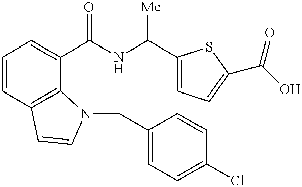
C1=CC2=C(C(C(NC([Me])C3=CC=C(C(O)=O)S3)=O)=C1)N(CC1=CC=C(Cl)C=C1)C=C2
